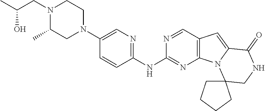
C1=CC(NC2=NC3=C(C=N2)C=C2N3C3(CNC2=O)CCCC3)=NC=C1N1CCN(CC(C)O)C(C)C1
